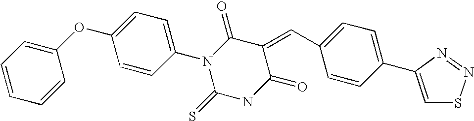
C1(C=C2C(=O)N(C3=CC=C(OC4=CC=CC=C4)C=C3)C(=S)NC2=O)=CC=C(C2=CSN=N2)C=C1
